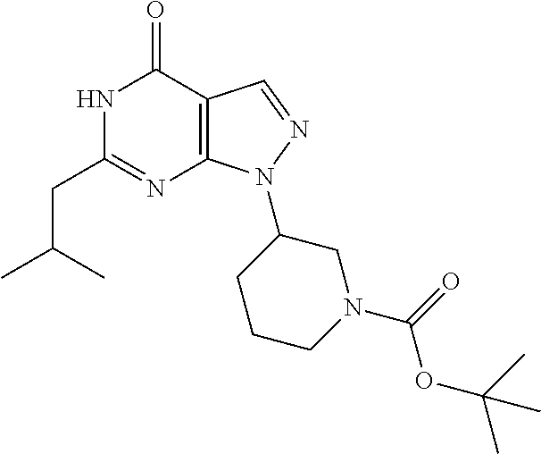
N1C(CC(C)C)=NC2=C(C1=O)C=NN2C1CCCN(C(=O)OC(C)(C)C)C1
